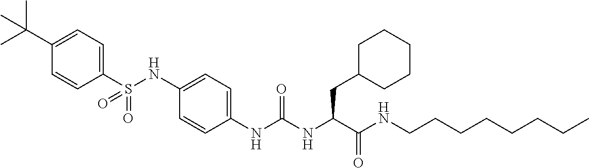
C1(S(NC2=CC=C(NC(NC(C(NCCCCCCCC)=O)CC3CCCCC3)=O)C=C2)(=O)=O)=CC=C(C(C)(C)C)C=C1
